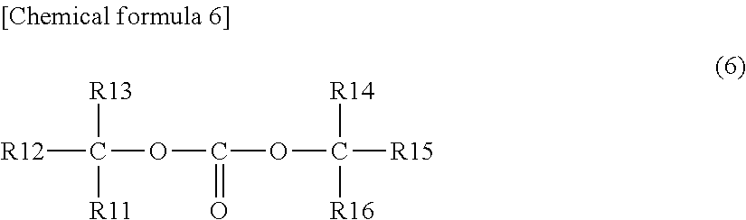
[R12]C(OC(OC([R15])([R14])[R16])=O)([R13])[R11]
